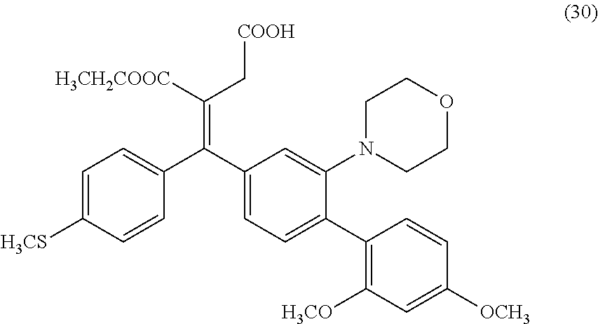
C1=C([H3CS])C=CC(C(C2=CC=C(C3=C([H3CO])C=C([OCH3])C=C3)C(N3CCOCC3)=C2)=C([H3CH2COOC])C[COOH])=C1
